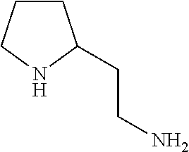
C1CCNC1CCN
